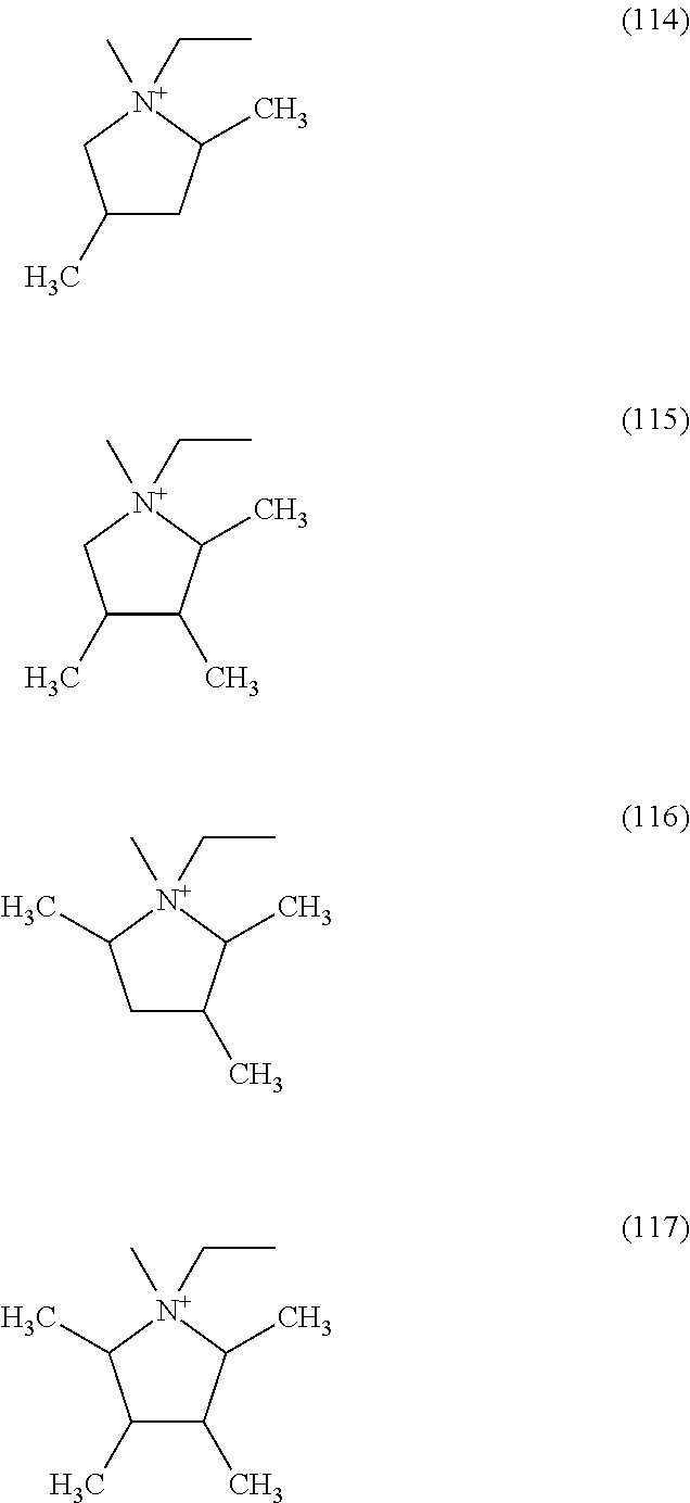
C1(C)CC(C)[N+](C)(CC)C1.C1(C)C(C)C(C)[N+](C)(CC)C1.C1C(C)C(C)[N+](C)(CC)C1C.C1(C)C(C)C(C)[N+](C)(CC)C1C
